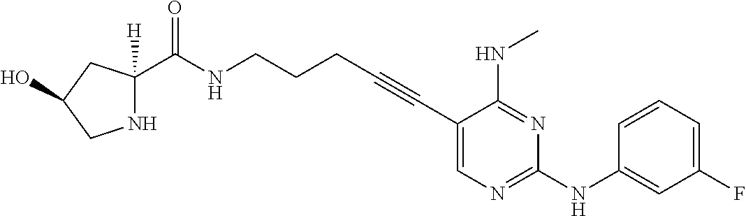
C1(C#CCCCNC(=O)C2([H])NCC(O)C2)=CN=C(NC2=CC(F)=CC=C2)N=C1NC
